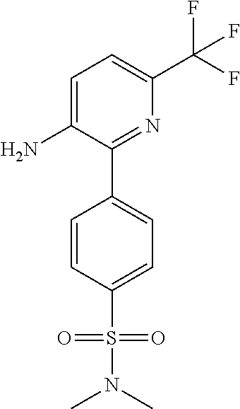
C1=C(N)C(C2=CC=C(S(N(C)C)(=O)=O)C=C2)=NC(C(F)(F)F)=C1
